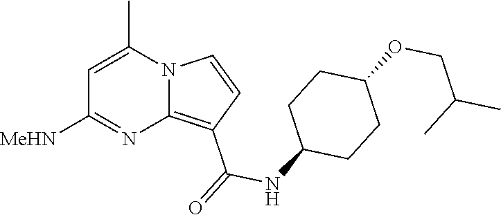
C12=C(C(=O)NC3CCC(OCC(C)C)CC3)C=CN1C(C)=CC([MeHN])=N2
